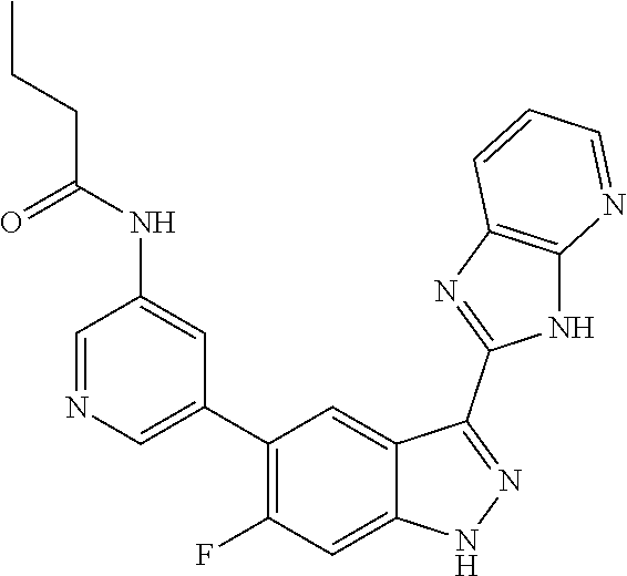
C1=NC=C(C2=C(F)C=C3C(=C2)C(C2=NC4=C(N2)N=CC=C4)=NN3)C=C1NC(CCC)=O
